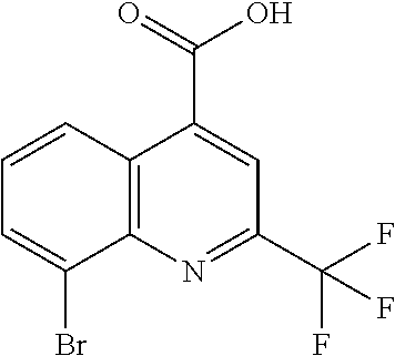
C12=C(N=C(C(F)(F)F)C=C1C(=O)O)C(Br)=CC=C2
